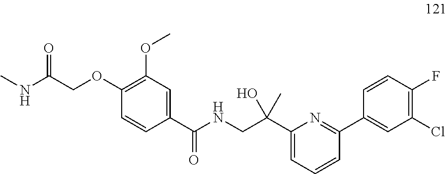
C1(C(NCC(C2=CC=CC(C3=CC(Cl)=C(F)C=C3)=N2)(O)C)=O)=CC(OC)=C(OCC(NC)=O)C=C1
